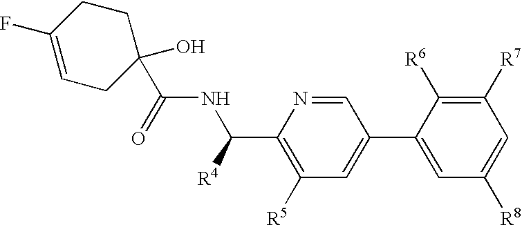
C1(O)(C(=O)NC(C2=C([R5])C=C(C3=CC([R8])=CC([R7])=C3[R6])C=N2)[R4])CCC(F)=CC1
